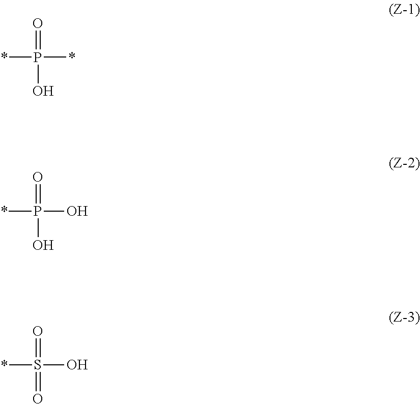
*P(*)(O)=O.*P(O)(O)=O.*S(O)(=O)=O
